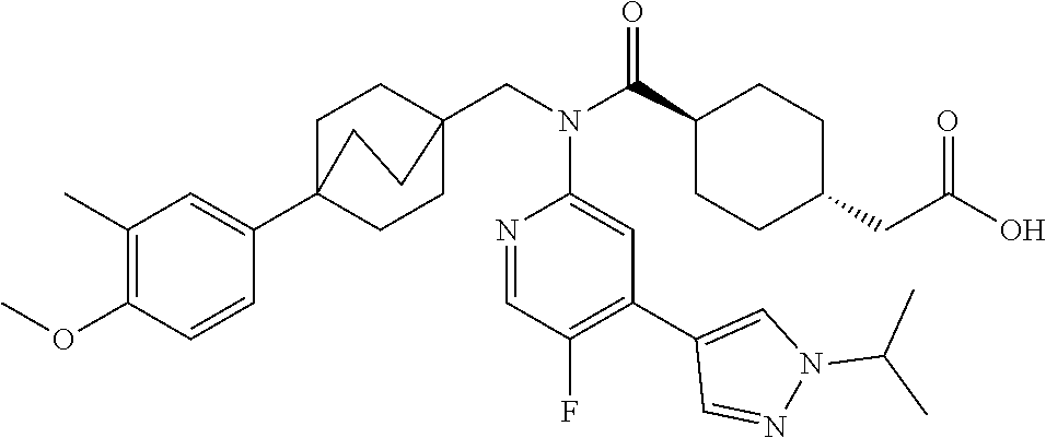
C1(C)=C(OC)C=CC(C23CCC(CN(C(C4CCC(CC(O)=O)CC4)=O)C4=CC(C5=CN(C(C)C)N=C5)=C(F)C=N4)(CC2)CC3)=C1
